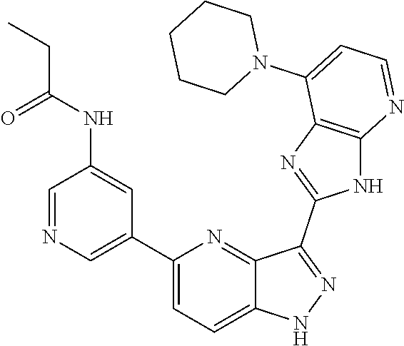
C1(C2=CN=CC(NC(CC)=O)=C2)=CC=C2C(=N1)C(C1=NC3=C(N1)N=CC=C3N1CCCCC1)=NN2
